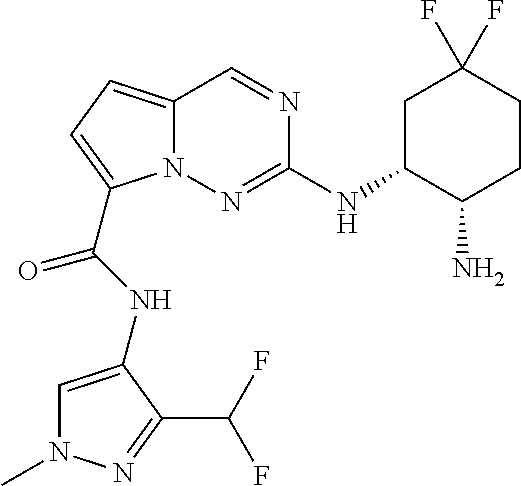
C1C(NC2=NN3C(=CC=C3C(NC3=CN(C)N=C3C(F)F)=O)C=N2)C(N)CCC1(F)F
